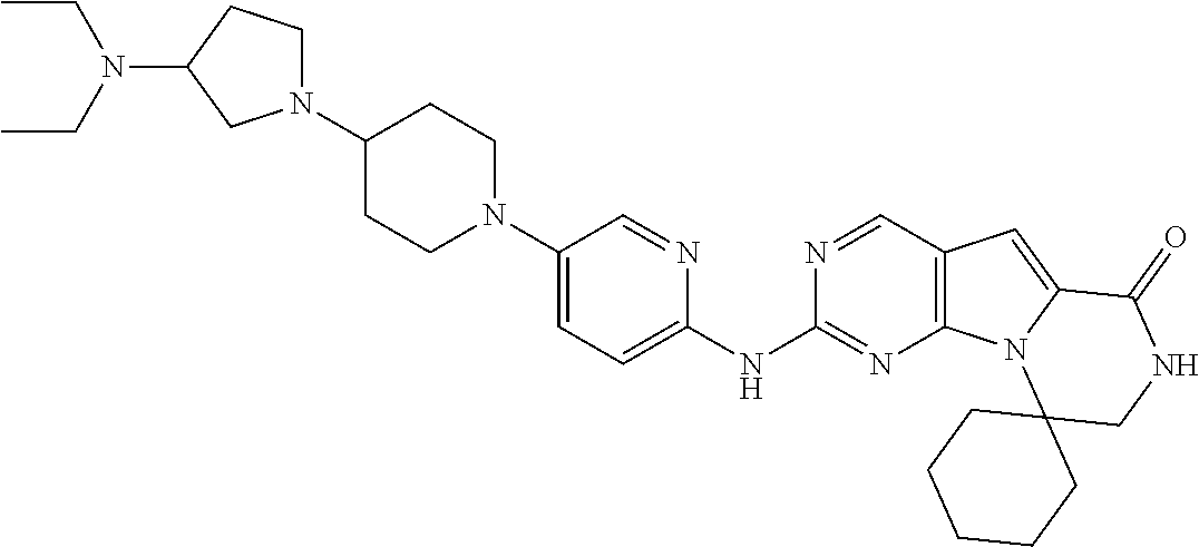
C1=C(N2CCC(N3CCC(N(CC)CC)C3)CC2)C=NC(NC2=NC3=C(C=N2)C=C2N3C3(CNC2=O)CCCCC3)=C1
